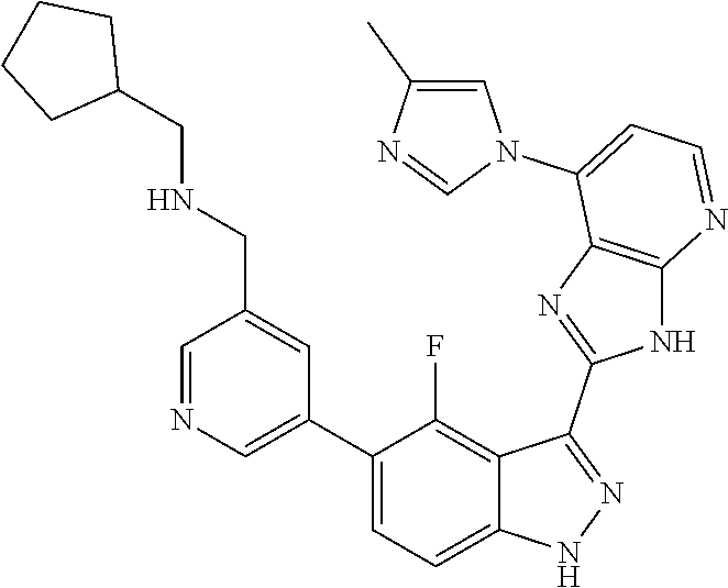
C1=NC=C(C2=CC=C3C(=C2F)C(C2=NC4=C(N2)N=CC=C4N2C=C(C)N=C2)=NN3)C=C1CNCC1CCCC1
